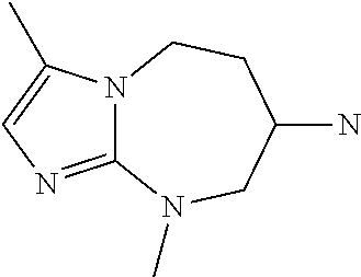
C12=NC=C(C)N1CCC(N)CN2C
